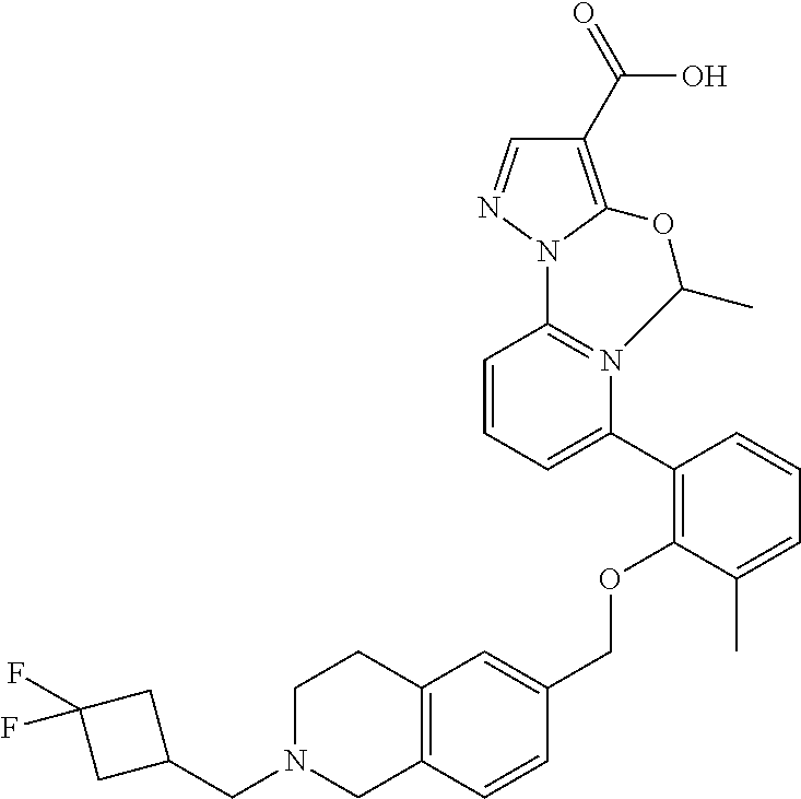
C1=CC=C(C2=C(OCC3=CC4=C(C=C3)CN(CC3CC(F)(F)C3)CC4)C(C)=CC=C2)N2=C1N1N=CC(C(=O)O)=C1OC2C
